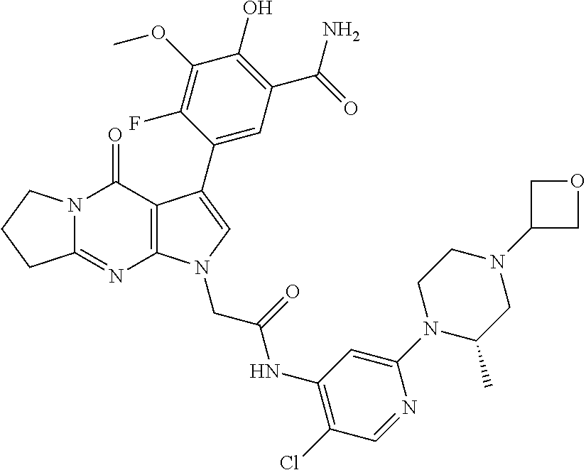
C12=NC3=C(C(=O)N1CCC2)C(C1=CC(C(N)=O)=C(O)C(OC)=C1F)=CN3CC(=O)NC1=C(Cl)C=NC(N2C(C)CN(C3COC3)CC2)=C1
